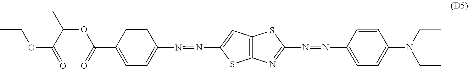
C1(C(=O)OC(C)C(=O)OCC)=CC=C(N=NC2=CC3=C(S2)N=C(N=NC2=CC=C(N(CC)CC)C=C2)S3)C=C1
